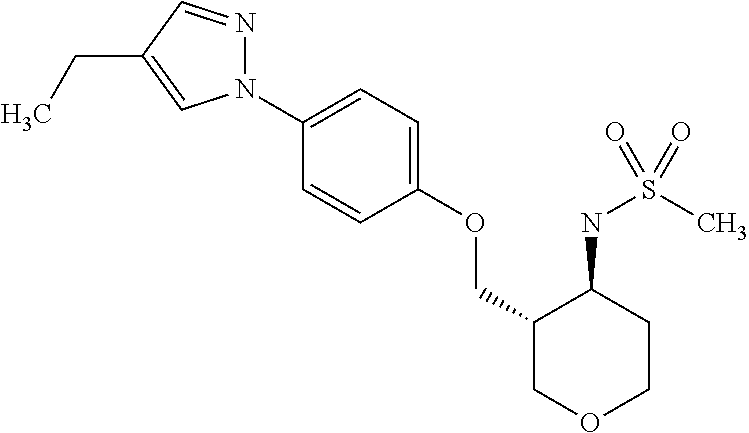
N1(C2=CC=C(OCC3COCCC3NS(C)(=O)=O)C=C2)N=CC(CC)=C1
